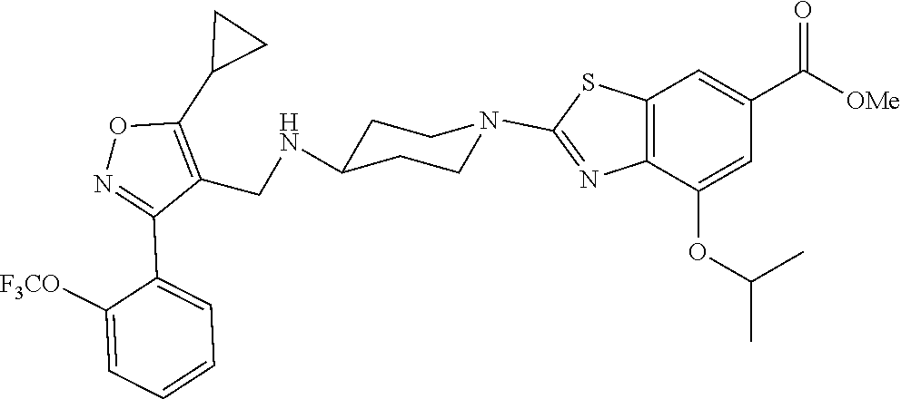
C1CC(NCC2=C(C3CC3)ON=C2C2=CC=CC=C2[F3CO])CCN1C1=NC2=C(C=C(C([OMe])=O)C=C2OC(C)C)S1
